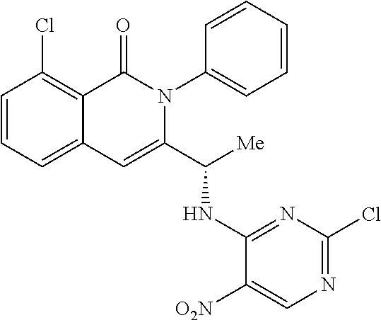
C1(Cl)=C2C(=CC=C1)C=C(C([Me])NC1=NC(Cl)=NC=C1[O2N])N(C1=CC=CC=C1)C2=O
